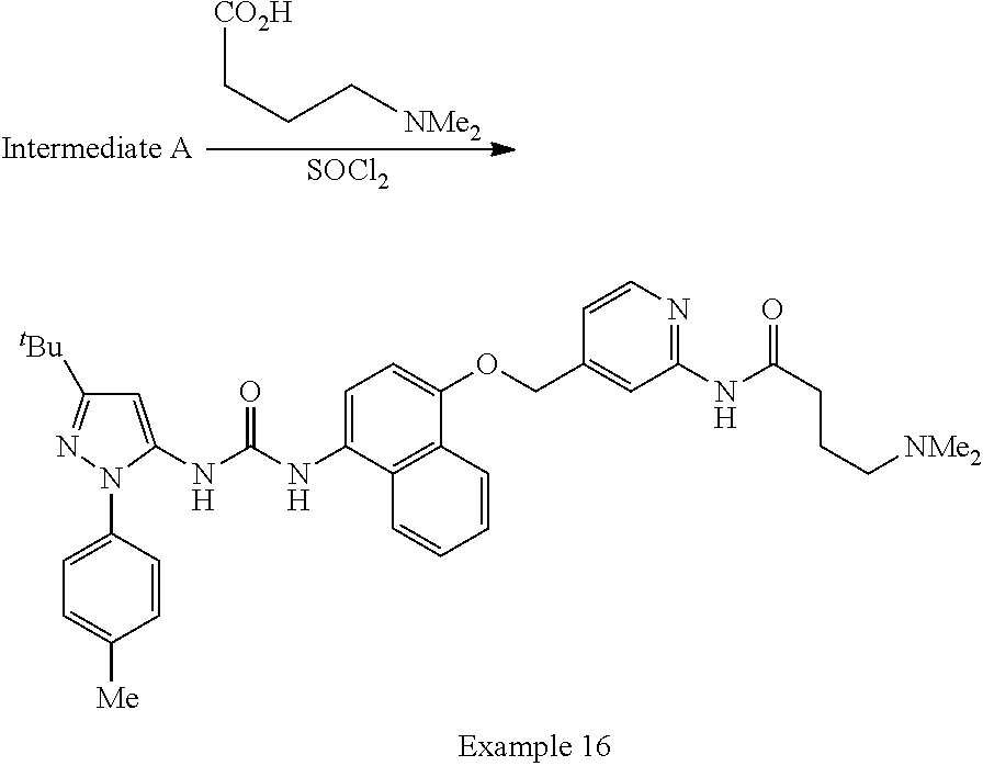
C1=C(N2C(NC(NC3=CC=C(OCC4=CC(NC(CCC[NMe2])=O)=NC=C4)C4=C3C=CC=C4)=O)=CC([tBu])=N2)C=CC([Me])=C1.C([CO2H])CC[NMe2].[SOCl2]
